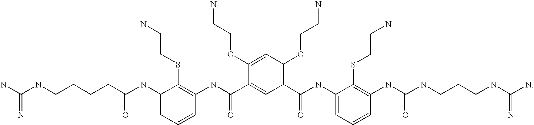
NC(NCCCCC(NC1=CC=CC(NC(C2=CC(C(NC3=CC=CC(NC(=O)NCCCNC(=N)N)=C3SCCN)=O)=C(OCCN)C=C2OCCN)=O)=C1SCCN)=O)=N
